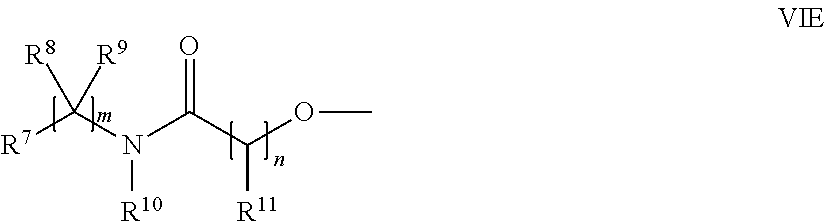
[R7]C(N(C(C(OC)[R11])=O)[R10])([R9])[R8]
